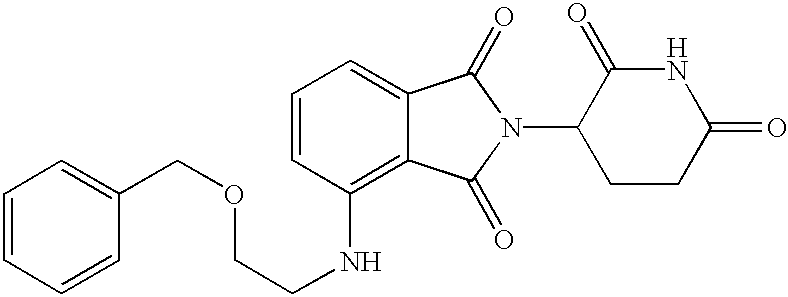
N1C(=O)CCC(N2C(=O)C3=CC=CC(NCCOCC4=CC=CC=C4)=C3C2=O)C1=O
